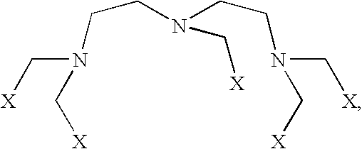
N(C[X])(C[X])CCN(CCN(C[X])C[X])C[X]
